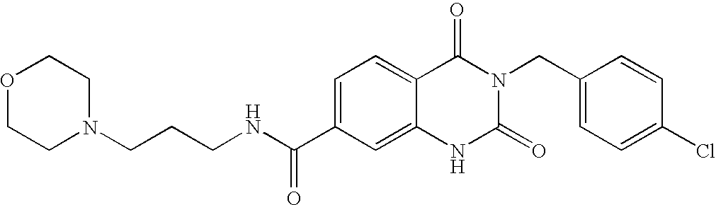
C(CCNC(C1=CC=C2C(=C1)NC(=O)N(CC1=CC=C(Cl)C=C1)C2=O)=O)N1CCOCC1
